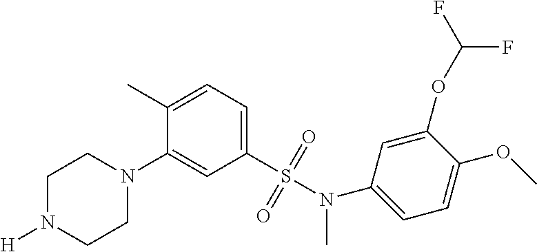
C1N([H])CCN(C2=CC(S(=O)(=O)N(C3=CC=C(OC)C(OC(F)F)=C3)C)=CC=C2C)C1
